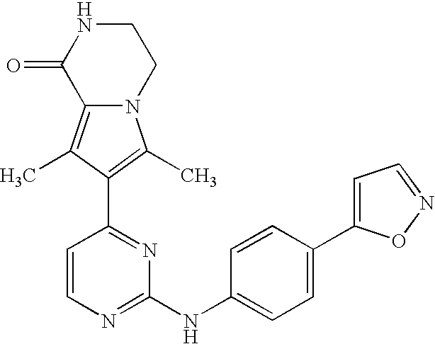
N12C(=C(C)C(C3=NC(NC4=CC=C(C5=CC=NO5)C=C4)=NC=C3)=C1C)C(=O)NCC2
